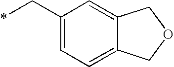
*CC1=CC=C2C(=C1)COC2
